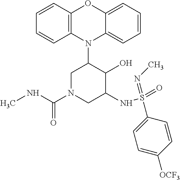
N1(C2CN(C(NC)=O)CC(NS(=O)(=NC)C3=CC=C([OCF3])C=C3)C2O)C2=C(C=CC=C2)OC2=CC=CC=C12
